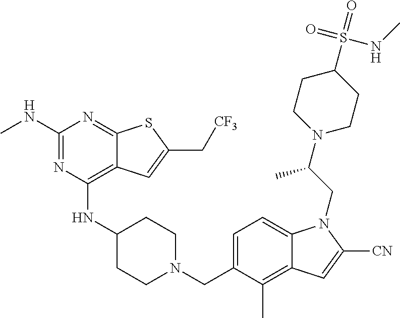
C1=C(CN2CCC(NC3=C4C(=NC(NC)=N3)SC(C[CF3])=C4)CC2)C(C)=C2C(=C1)N(CC(N1CCC(S(NC)(=O)=O)CC1)C)C([CN])=C2
